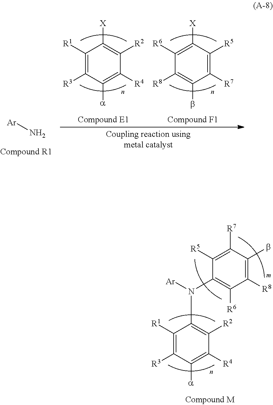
C1([R1])=C([R3])C([a])=C([R4])C([R2])=C1[X].C1([R6])=C([X])C([R5])=C([R7])C(b)=C1[R8].[Ar]N.C1([R1])=C([R3])C([a])=C([R4])C([R2])=C1N(C1=C([R6])C([R8])=C(b)C([R7])=C1[R5])[Ar]
